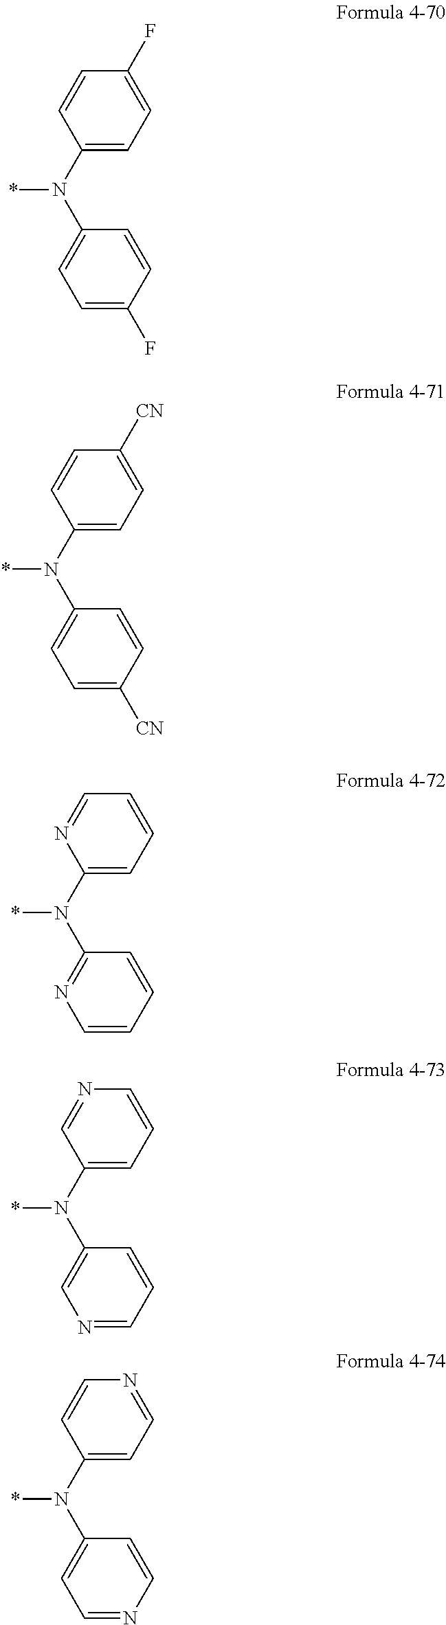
N(*)(C1=CC=C(F)C=C1)C1=CC=C(F)C=C1.N(*)(C1=CC=C([CN])C=C1)C1=CC=C([CN])C=C1.N(*)(C1=CC=CC=N1)C1=NC=CC=C1.N(*)(C1=CC=CN=C1)C1=CN=CC=C1.N(*)(C1=CC=NC=C1)C1=CC=NC=C1
